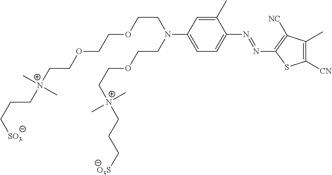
C(C[SO3])C[N+](CCOCCOCCN(C1=CC=C(N=NC2=C([NC])C(C)=C([CN])S2)C(C)=C1)CCOCC[N+](CCC[O3S])(C)C)(C)C
